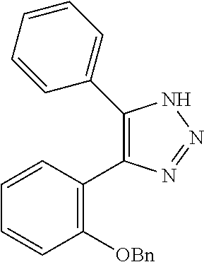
C1=CC([OBn])=C(C2=C(C3=CC=CC=C3)NN=N2)C=C1
